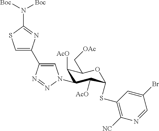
C1(N2C=C(C3=CSC(N([Boc])[Boc])=N3)N=N2)C([AcO])C(SC2=C([NC])N=CC(Br)=C2)OC(C[OAc])C1[AcO]
